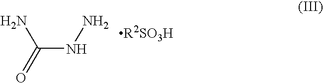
C(NN)(=O)N
